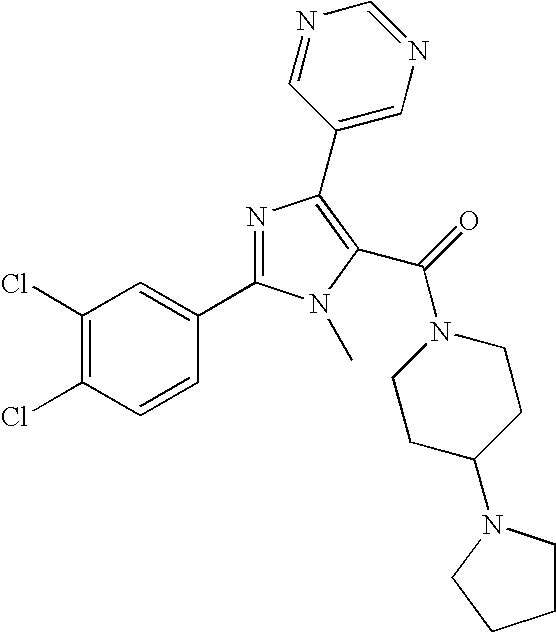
C1(Cl)=C(Cl)C=CC(C2=NC(C3=CN=CN=C3)=C(C(=O)N3CCC(N4CCCC4)CC3)N2C)=C1
